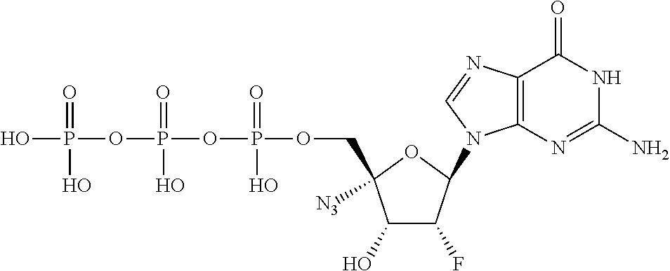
OP(=O)(OP(=O)(O)OP(=O)(O)OCC1([N3])C(O)C(F)C(N2C3=C(N=C2)C(=O)NC(N)=N3)O1)O
